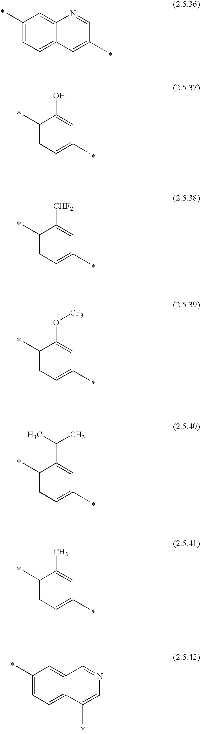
C1(C)=CC=C(C)C=C1O.C1(C)=CC=C2C(=C1)N=CC(C)=C2.C1(C)=CC=C(C)C=C1[CHF2].C1(C)=CC=C(C)C=C1O[CF3].C1(C)=CC=C(C)C=C1C(C)C.C1(C)=CC=C(C)C=C1C.C1(C)=CC=C2C(=C1)C=NC=C2C
